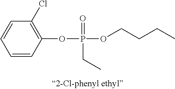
C1=CC(OP(OCCCC)(=O)CC)=C(Cl)C=C1
